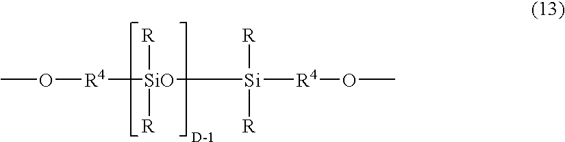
CO[R4][SiO]([R])([R])[Si]([R])([R])[R4]OC
